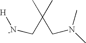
CC(C)(C[-N][H])CN(C)C
